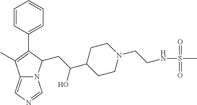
C12=CN=CN1C(CC(C1CCN(CCNS(C)(=O)=O)CC1)O)C(C1=CC=CC=C1)=C2C
